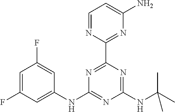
C1(NC2=NC(NC(C)(C)C)=NC(C3=NC(N)=CC=N3)=N2)=CC(F)=CC(F)=C1
